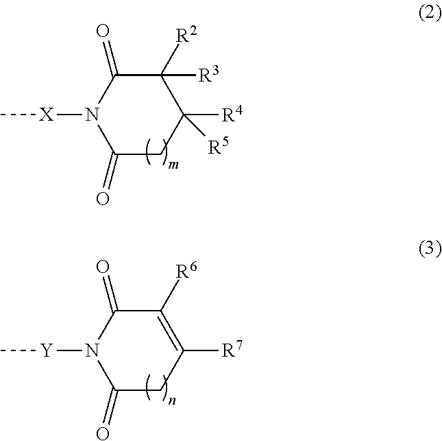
C1(=O)CC([R4])([R5])C([R3])([R2])C(=O)N1[X]C.C1(=O)CC([R7])=C([R6])C(=O)N1[Y]C
